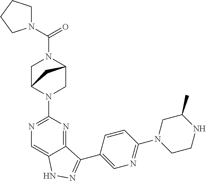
N1(C(=O)N2CC3N(C4=NC=C5C(=N4)C(C4=CN=C(N6CCNC(C)C6)C=C4)=NN5)CC2C3)CCCC1
